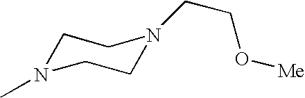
C1N(C)CCN(CCO[Me])C1
